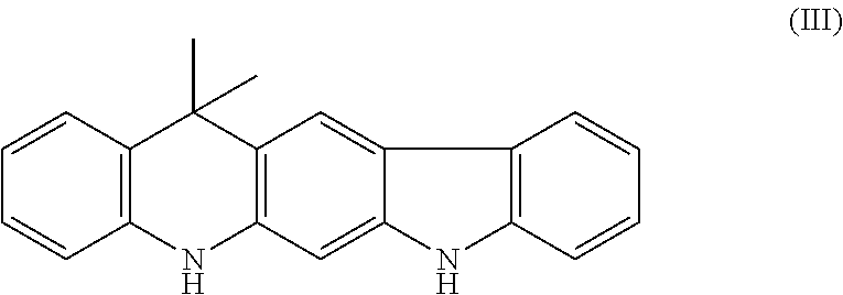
C12=C(C=CC=C1)C(C)(C)C1=C(N2)C=C2C(=C1)C1=C(N2)C=CC=C1
